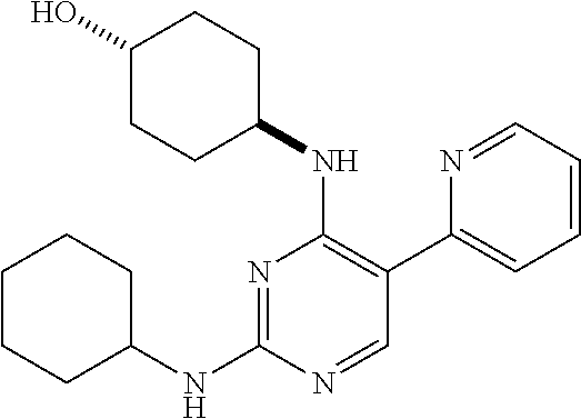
N1=C(NC2CCCCC2)N=CC(C2=CC=CC=N2)=C1NC1CCC(O)CC1
